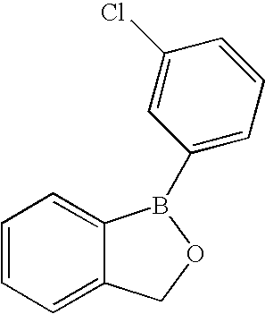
C1=CC=C2C(=C1)B(C1=CC=CC(Cl)=C1)OC2
